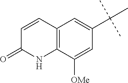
C1=CC2=C(NC1=O)C([OMe])=CC(C(C)(C)C)=C2
